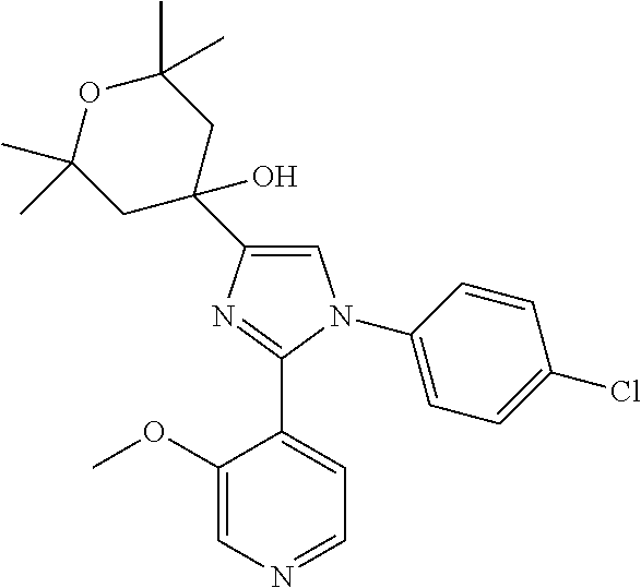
C1=C(C2(O)CC(C)(C)OC(C)(C)C2)N=C(C2=CC=NC=C2OC)N1C1=CC=C(Cl)C=C1
